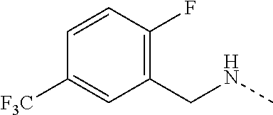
C1=CC(F)=C(CNC)C=C1[F3C]
